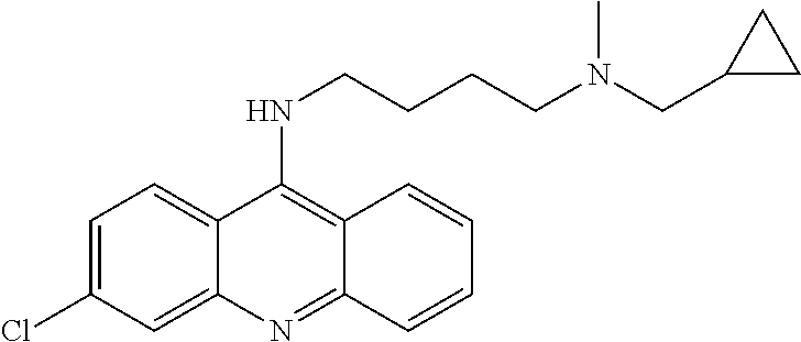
N(C1=C2C(=NC3=CC(Cl)=CC=C13)C=CC=C2)CCCCN(CC1CC1)C
